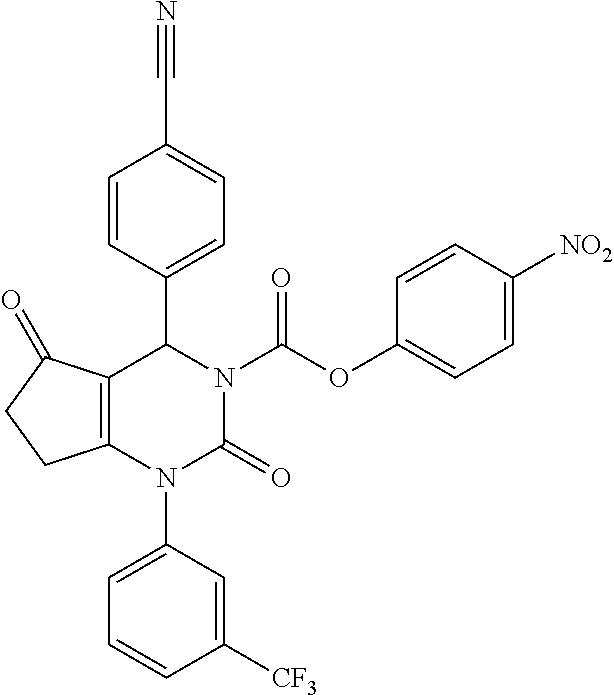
C12=C(N(C3=CC=CC([CF3])=C3)C(=O)N(C(OC3=CC=C([NO2])C=C3)=O)C1C1=CC=C(C#N)C=C1)CCC2=O
